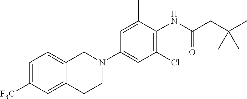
C1([F3C])=CC=C2C(=C1)CCN(C1=CC(Cl)=C(NC(CC(C)(C)C)=O)C(C)=C1)C2
